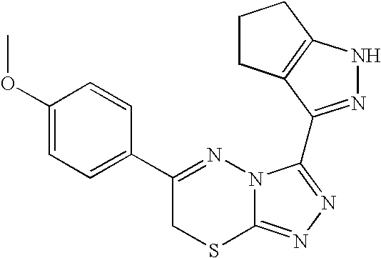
C1=C(OC)C=CC(C2=NN3C(=NN=C3C3=NNC4=C3CCC4)SC2)=C1
